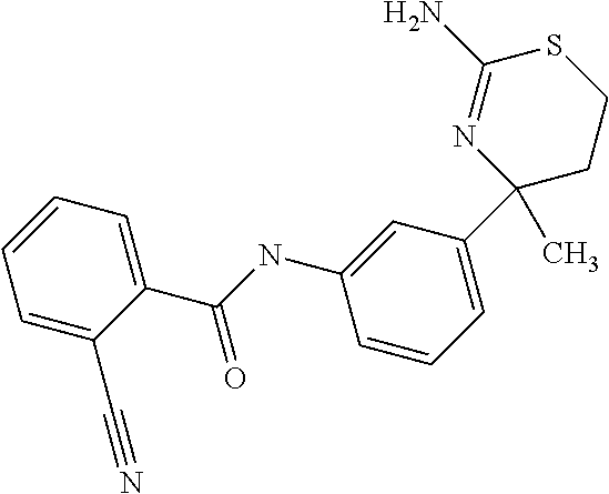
N1=C(N)SCCC1(C)C1=CC=CC(NC(C2=CC=CC=C2C#N)=O)=C1
